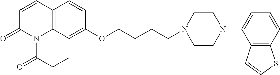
C12=C(C=C(OCCCCN3CCN(C4=CC=CC5=C4C=CS5)CC3)C=C1)N(C(CC)=O)C(=O)C=C2
